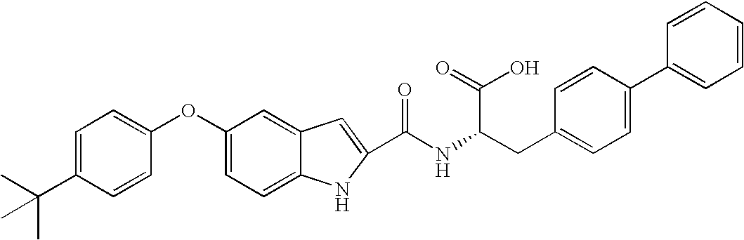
C(NC(CC1=CC=C(C2=CC=CC=C2)C=C1)C(=O)O)(=O)C1=CC2=CC(OC3=CC=C(C(C)(C)C)C=C3)=CC=C2N1
